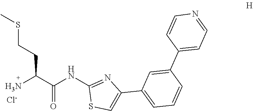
NC(C(NC1=NC(C2=CC=CC(C3=CC=NC=C3)=C2)=CS1)=O)CCSC.[Cl-]
